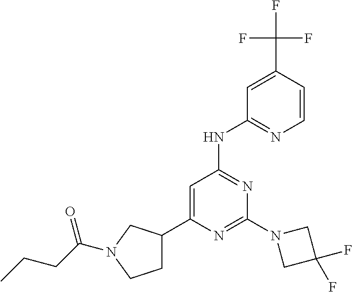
N1=C(N2CC(F)(F)C2)N=C(NC2=NC=CC(C(F)(F)F)=C2)C=C1C1CCN(C(CCC)=O)C1
